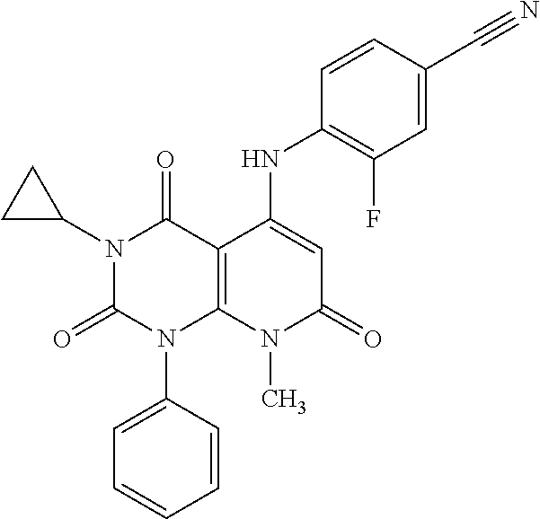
C1(NC2=CC(=O)N(C)C3=C2C(=O)N(C2CC2)C(=O)N3C2=CC=CC=C2)=C(F)C=C(C#N)C=C1
